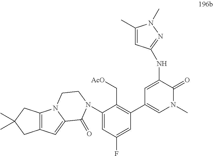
C12=C(C=C3N1CCN(C1=CC(F)=CC(C4=CN(C)C(=O)C(NC5=NN(C)C(C)=C5)=C4)=C1C[AcO])C3=O)CC(C)(C)C2
